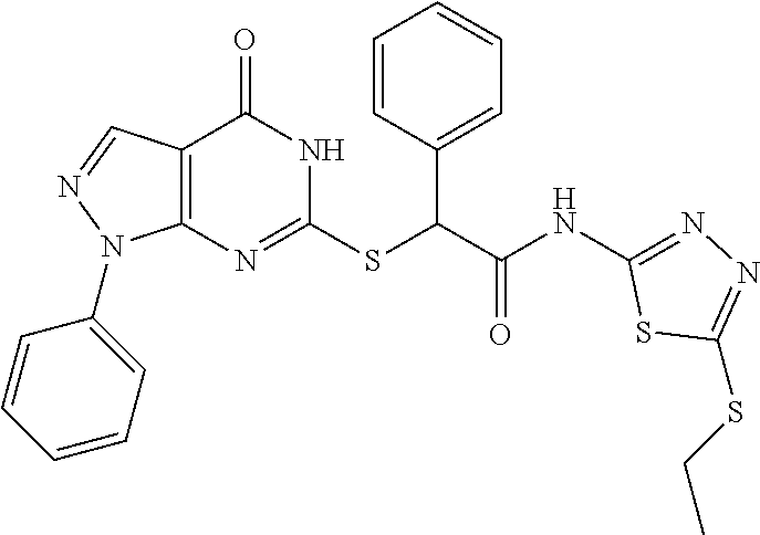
C1=CC(C(C(NC2=NN=C(SCC)S2)=O)SC2=NC3=C(C(=O)N2)C=NN3C2=CC=CC=C2)=CC=C1
